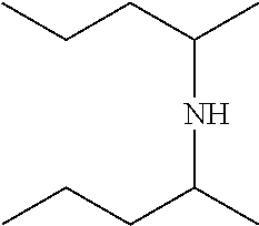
CCCC(C)NC(CCC)C
